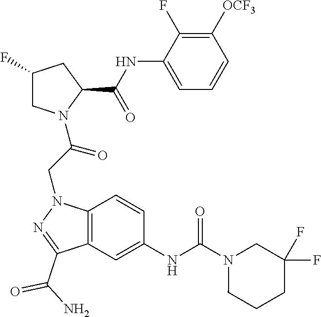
C1(NC(C2CC(F)CN2C(CN2C3=C(C(C(N)=O)=N2)C=C(NC(N2CC(F)(F)CCC2)=O)C=C3)=O)=O)=CC=CC([OCF3])=C1F
